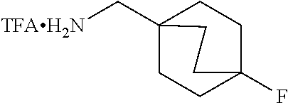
C1CC2(C[TFAH2N])CCC1(F)CC2
